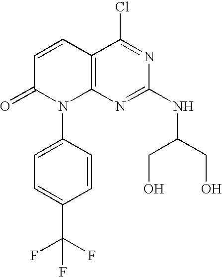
C12=C(N=C(NC(CO)CO)N=C1Cl)N(C1=CC=C(C(F)(F)F)C=C1)C(=O)C=C2
